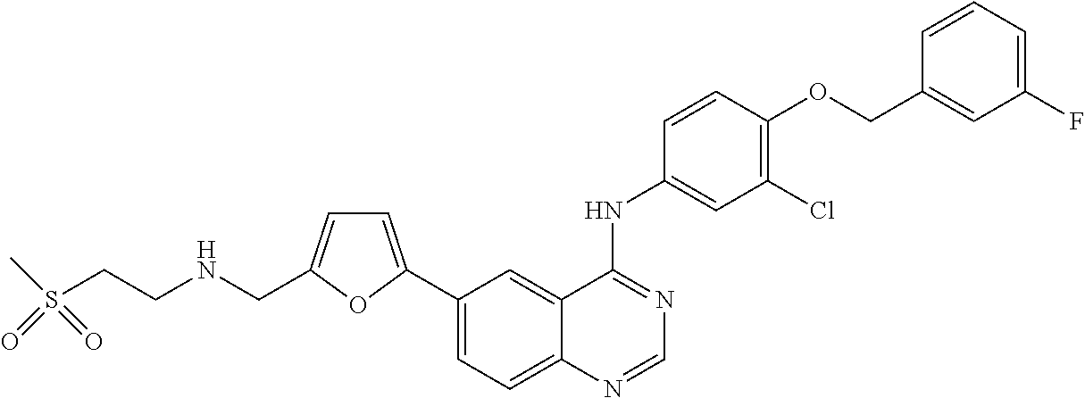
C1=C(C2=CC=C3C(=C2)C(NC2=CC(Cl)=C(OCC4=CC(F)=CC=C4)C=C2)=NC=N3)OC(CNCCS(C)(=O)=O)=C1
